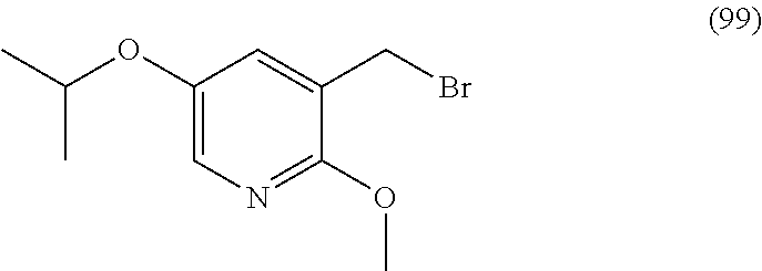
C1(OC(C)C)=CN=C(OC)C(CBr)=C1
